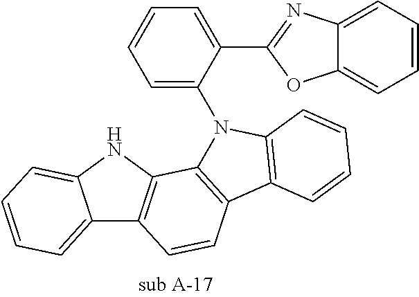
C12=CC=CC=C1NC1=C2C=CC2=C1N(C1=CC=CC=C1C1=NC3=CC=CC=C3O1)C1=C2C=CC=C1
